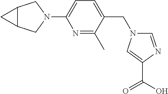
N1=C(C)C(CN2C=NC(C(O)=O)=C2)=CC=C1N1CC2C(C1)C2
